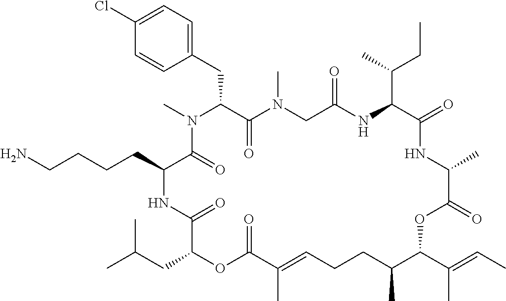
C1(Cl)=CC=C(CC2C(=O)N(C)CC(=O)NC(C(C)CC)C(=O)NC(C)C(=O)OC(C(=CC)C)C(C)CCC=C(C)C(=O)OC(CC(C)C)C(=O)NC(CCCCN)C(=O)N2C)C=C1
